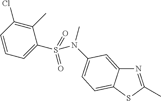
N1=C(C)SC2=CC=C(N(S(C3=CC=CC(Cl)=C3C)(=O)=O)C)C=C12
